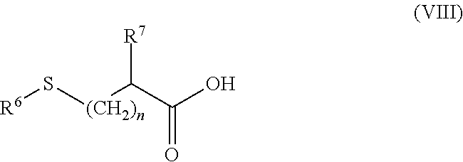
C(=O)(C([(CH2)n]S[R6])[R7])O
